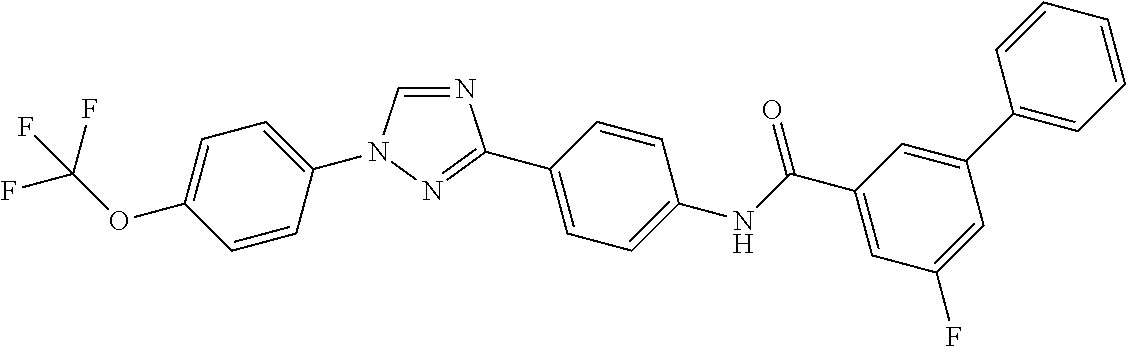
C1=CC(N2C=NC(C3=CC=C(NC(C4=CC(F)=CC(C5=CC=CC=C5)=C4)=O)C=C3)=N2)=CC=C1OC(F)(F)F
